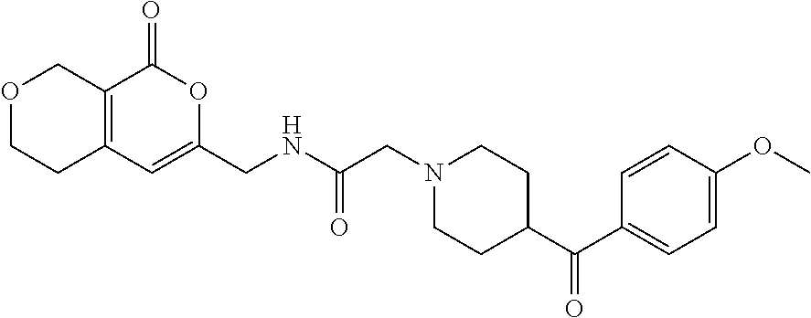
C1(C(C2CCN(CC(NCC3=CC4=C(C(=O)O3)COCC4)=O)CC2)=O)=CC=C(OC)C=C1
